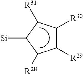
[Si]C1C([R28])C([R29])C([R30])C1[R31]
